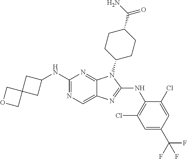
C1(NC2CC3(C2)COC3)=NC=C2C(=N1)N(C1CCC(C(N)=O)CC1)C(NC1=C(Cl)C=C(C(F)(F)F)C=C1Cl)=N2
